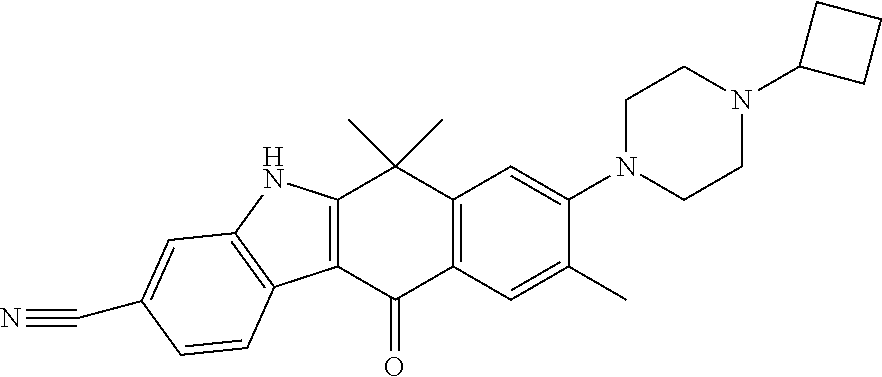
C12=C(C(=O)C3=C(C1(C)C)C=C(N1CCN(C4CCC4)CC1)C(C)=C3)C1=C(N2)C=C(C#N)C=C1
